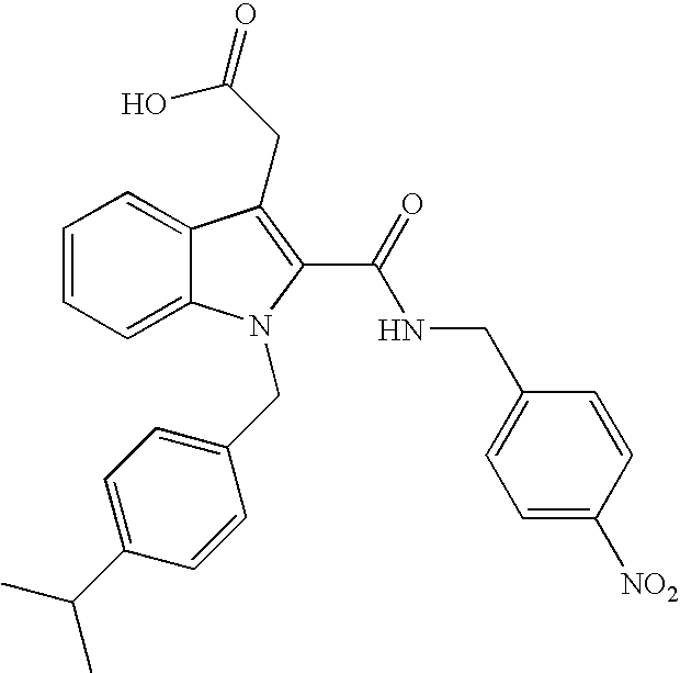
C1=CC=C2C(=C1)C(CC(=O)O)=C(C(=O)NCC1=CC=C([NO2])C=C1)N2CC1=CC=C(C(C)C)C=C1
